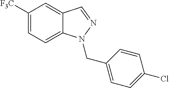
C1([F3C])=CC=C2C(=C1)C=NN2CC1=CC=C(Cl)C=C1
